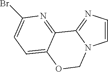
C1=CN=C2N1COC1=CC=C(Br)N=C21
